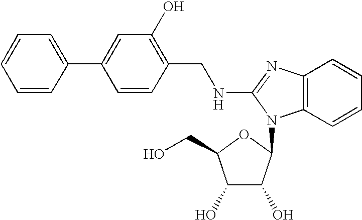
C1=C(C2=CC(O)=C(CNC3=NC4=C(C=CC=C4)N3C3C(O)C(O)C(CO)O3)C=C2)C=CC=C1
